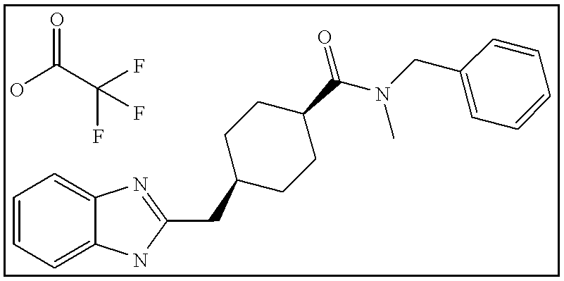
OC(C(F)(F)F)=O.C1=CC=C2C(=C1)N=C(CC1CCC(C(N(CC3=CC=CC=C3)C)=O)CC1)N2
